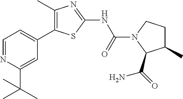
C1=NC(C(C)(C)C)=CC(C2=C(C)N=C(NC(=O)N3CCC(C)C3C(=O)N)S2)=C1
